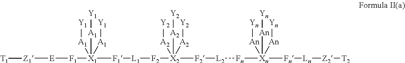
[Z1]([E][F1][X1]([F1][L1][F2][X2]([F2][L2][Fn][Xn]([Fn][Ln][Z2][T2])([An][Yn])([An][Yn])[An][Yn])([A2][Y2])([A2][Y2])[A2][Y2])([A1][Y1])([A1][Y1])[A1][Y1])[T1]
